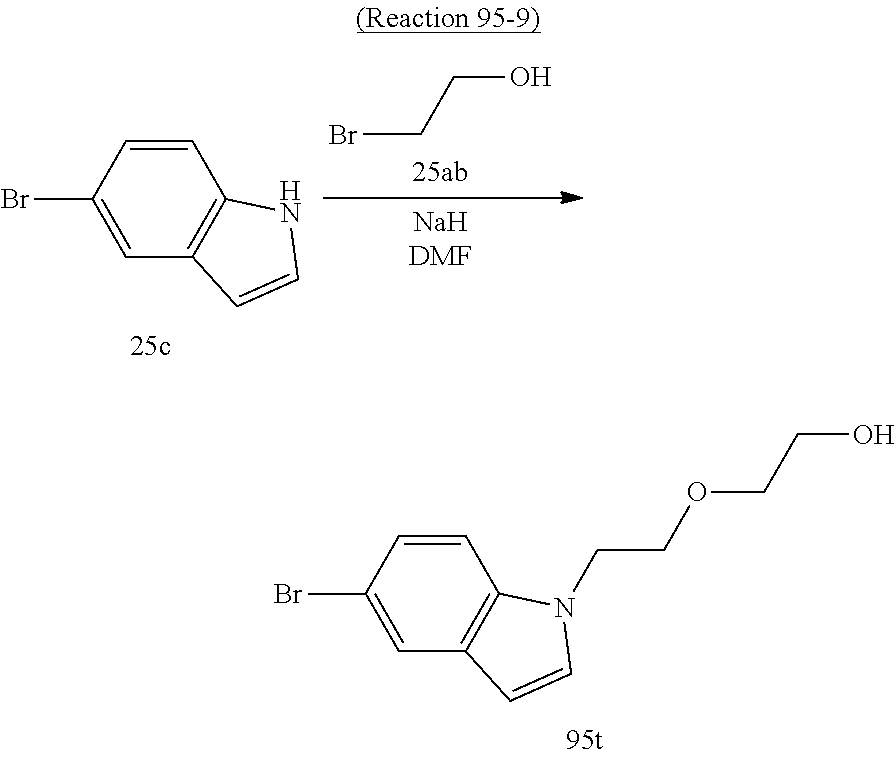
C1=CC(Br)=CC2=C1N(CCOCCO)C=C2.C1=CC(Br)=CC2=C1NC=C2.BrCCO
